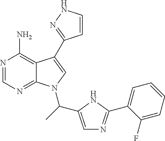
N1=CN=C2C(=C1N)C(C1=NNC=C1)=CN2C(C1=CN=C(C2=CC=CC=C2F)N1)C
